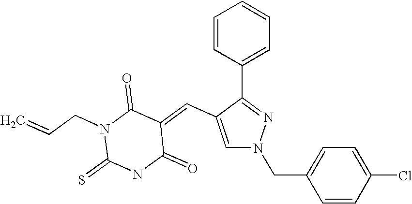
C(=C1C(=O)N(CC=C)C(=S)NC1=O)C1=CN(CC2=CC=C(Cl)C=C2)N=C1C1=CC=CC=C1
